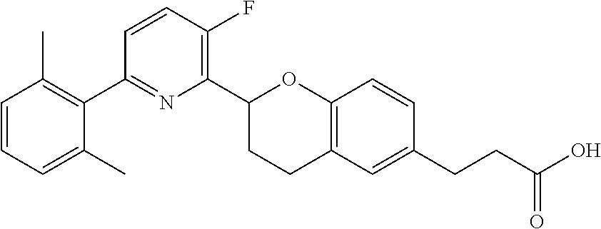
C1(C2CCC3=C(O2)C=CC(CCC(O)=O)=C3)=C(F)C=CC(C2=C(C)C=CC=C2C)=N1
